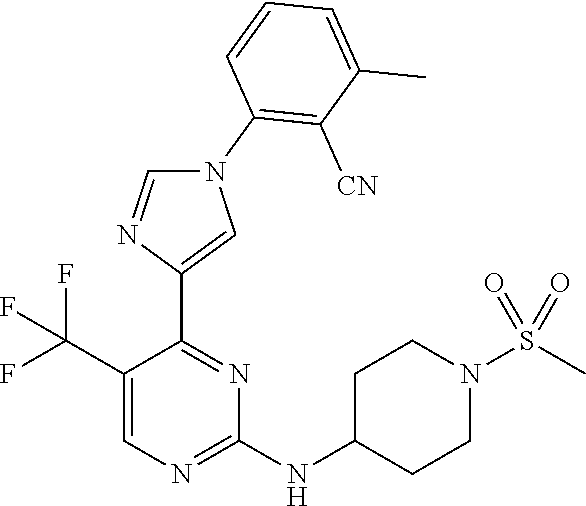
N1(C2=C([CN])C(C)=CC=C2)C=NC(C2=NC(NC3CCN(S(C)(=O)=O)CC3)=NC=C2C(F)(F)F)=C1
